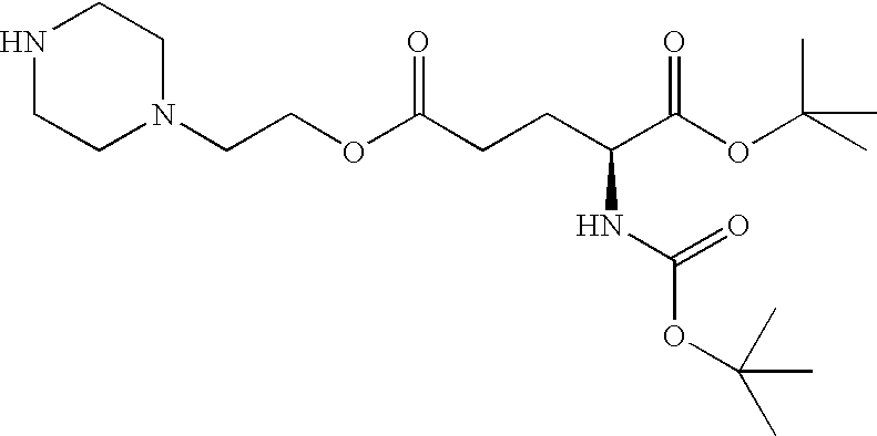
C1CN(CCOC(CCC(C(OC(C)(C)C)=O)NC(OC(C)(C)C)=O)=O)CCN1
